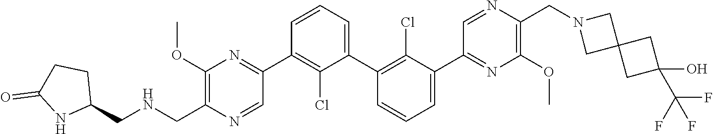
C1(C2=NC(OC)=C(C[HN]CC3CCC(=O)N3)N=C2)=C(Cl)C(C2=C(Cl)C(C3=NC(OC)=C(CN4CC5(C4)CC(O)(C(F)(F)F)C5)N=C3)=CC=C2)=CC=C1
